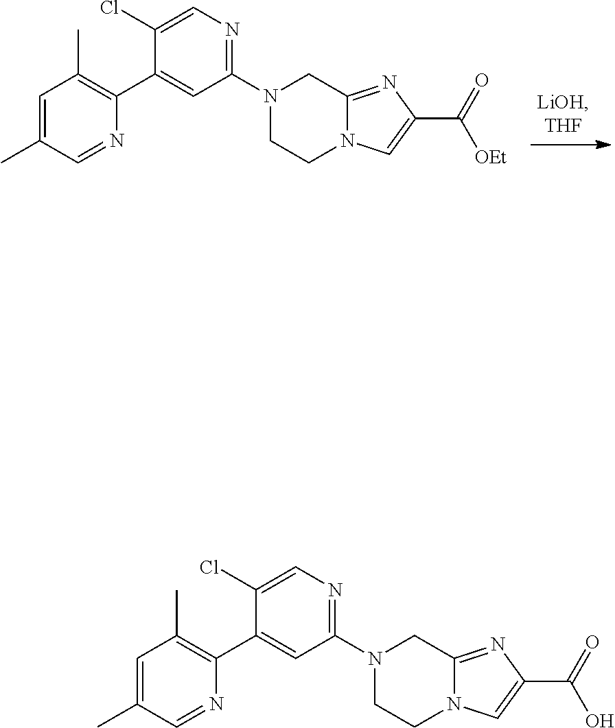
C1=C(C)C=NC(C2=CC(N3CC4=NC(C(=O)[OEt])=CN4CC3)=NC=C2Cl)=C1C.C1=C(C)C=NC(C2=CC(N3CC4=NC(C(=O)O)=CN4CC3)=NC=C2Cl)=C1C
